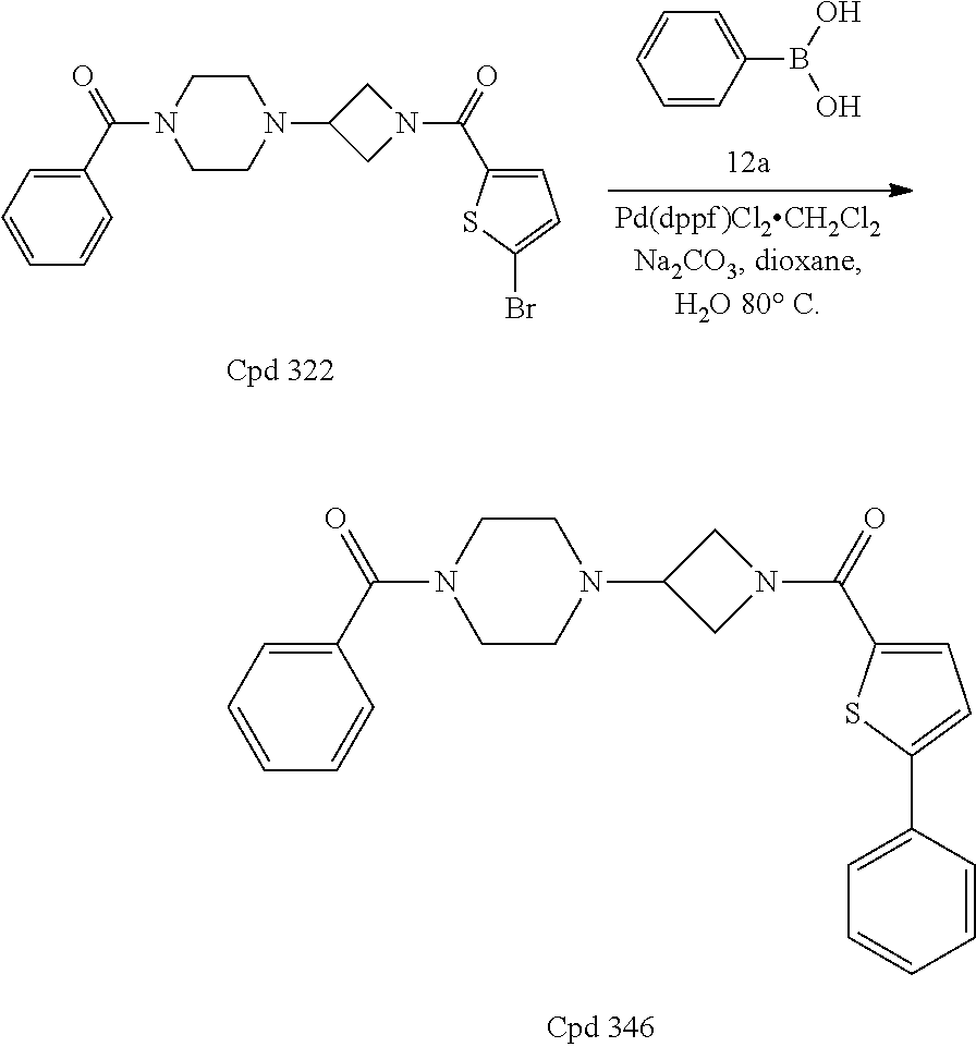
C1(B(O)O)=CC=CC=C1.C1(C(=O)N2CCN(C3CN(C(=O)C4=CC=C(Br)S4)C3)CC2)=CC=CC=C1.C1(C(=O)N2CCN(C3CN(C(=O)C4=CC=C(C5=CC=CC=C5)S4)C3)CC2)=CC=CC=C1
